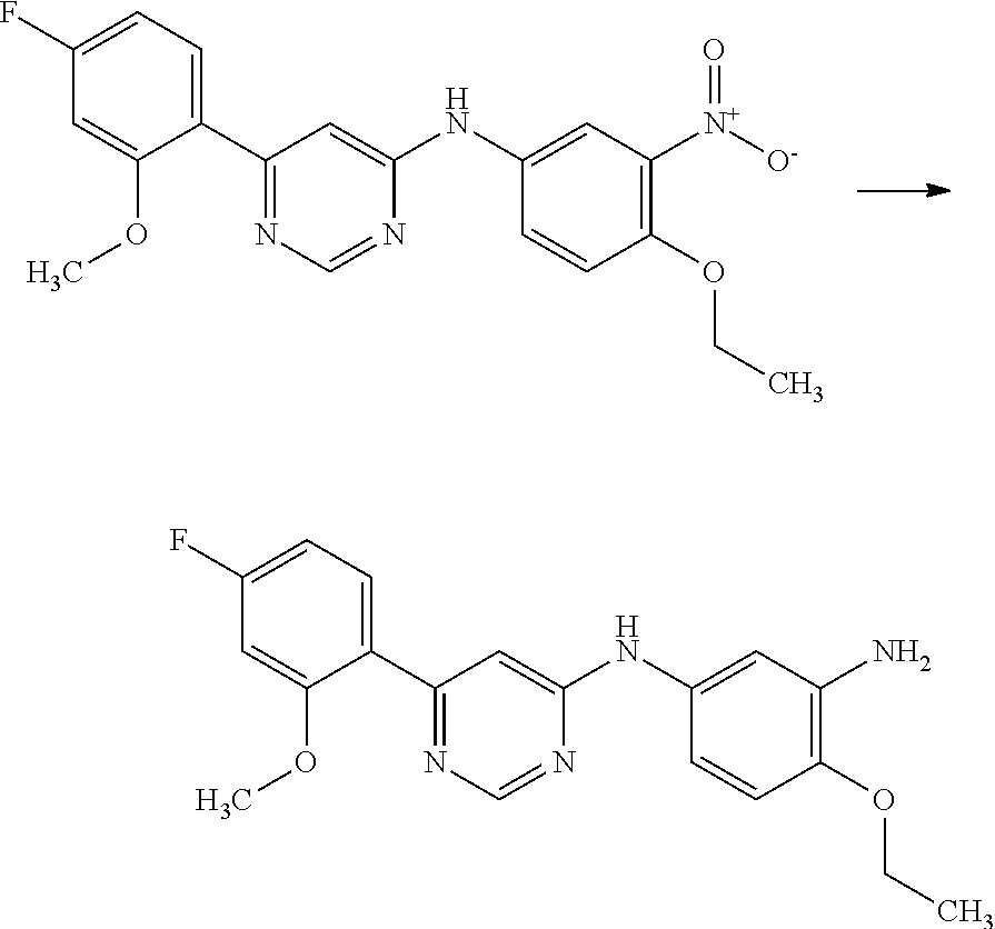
C1(C2=NC=NC(NC3=CC([N+](=O)[O-])=C(OCC)C=C3)=C2)=CC=C(F)C=C1OC.C1(C2=NC=NC(NC3=CC(N)=C(OCC)C=C3)=C2)=CC=C(F)C=C1OC
